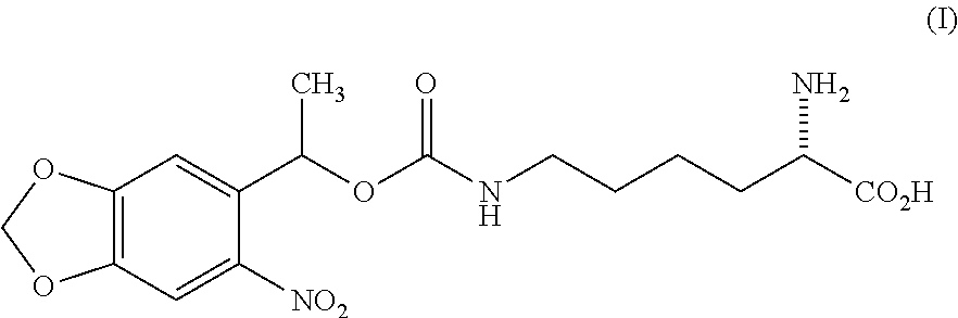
C12=C(C=C([NO2])C(C(OC(NCCCCC([CO2H])N)=O)C)=C1)OCO2
